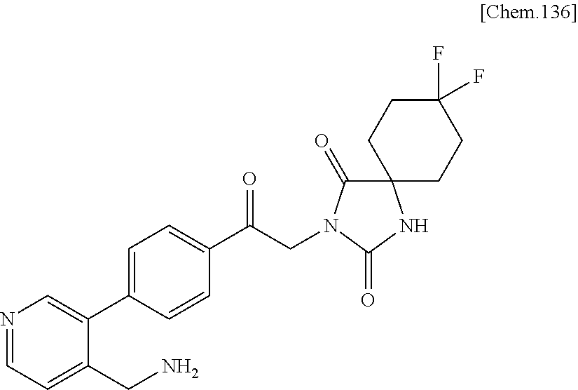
C1=C(C2=CN=CC=C2CN)C=CC(C(CN2C(=O)C3(CCC(F)(F)CC3)NC2=O)=O)=C1
